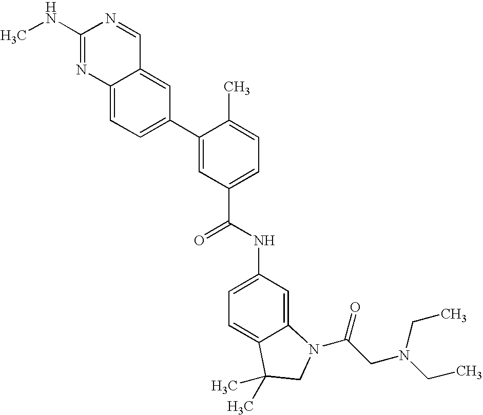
C1(NC)=NC2=CC=C(C3=CC(C(NC4=CC=C5C(=C4)N(C(CN(CC)CC)=O)CC5(C)C)=O)=CC=C3C)C=C2C=N1
